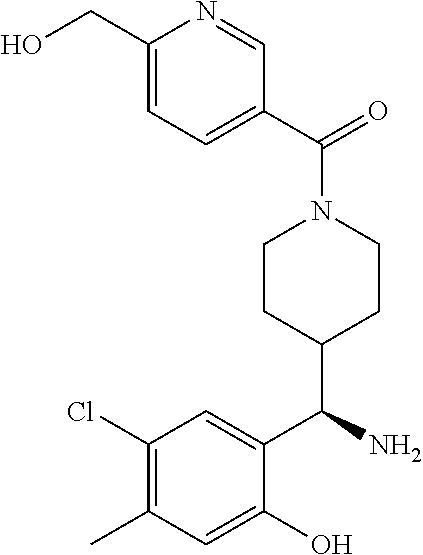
C1(Cl)=C(C)C=C(O)C(C(N)C2CCN(C(=O)C3=CC=C(CO)N=C3)CC2)=C1
